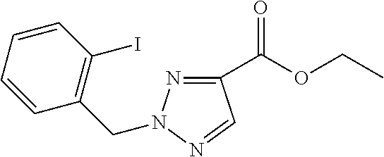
C1(C(OCC)=O)=NN(CC2=C(I)C=CC=C2)N=C1
